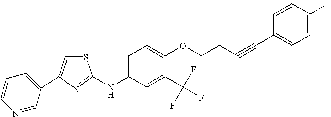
C1=CC=C(C2=CSC(NC3=CC=C(OCCC#CC4=CC=C(F)C=C4)C(C(F)(F)F)=C3)=N2)C=N1
